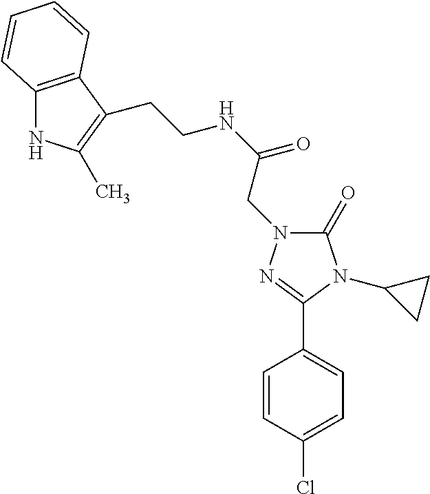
C(NC(=O)CN1C(=O)N(C2CC2)C(C2=CC=C(Cl)C=C2)=N1)CC1=C(C)NC2=C1C=CC=C2
